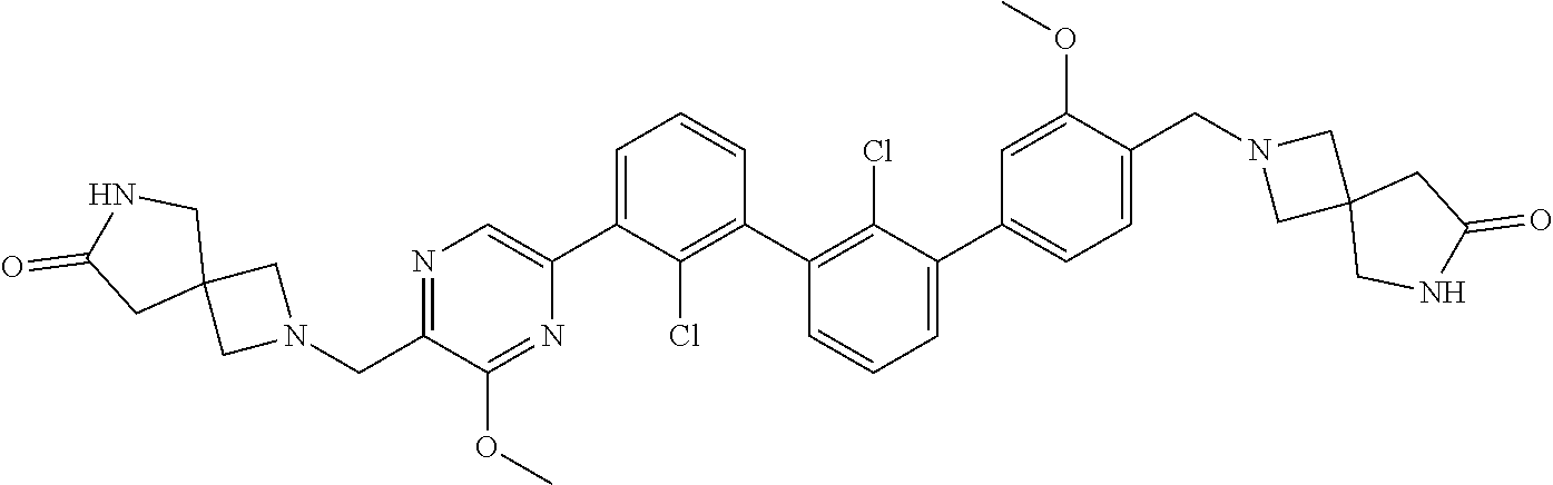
N1=C(CN2CC3(C2)CNC(=O)C3)C(OC)=NC(C2=CC=CC(C3=C(Cl)C(C4=CC=C(CN5CC6(C5)CNC(=O)C6)C(OC)=C4)=CC=C3)=C2Cl)=C1
